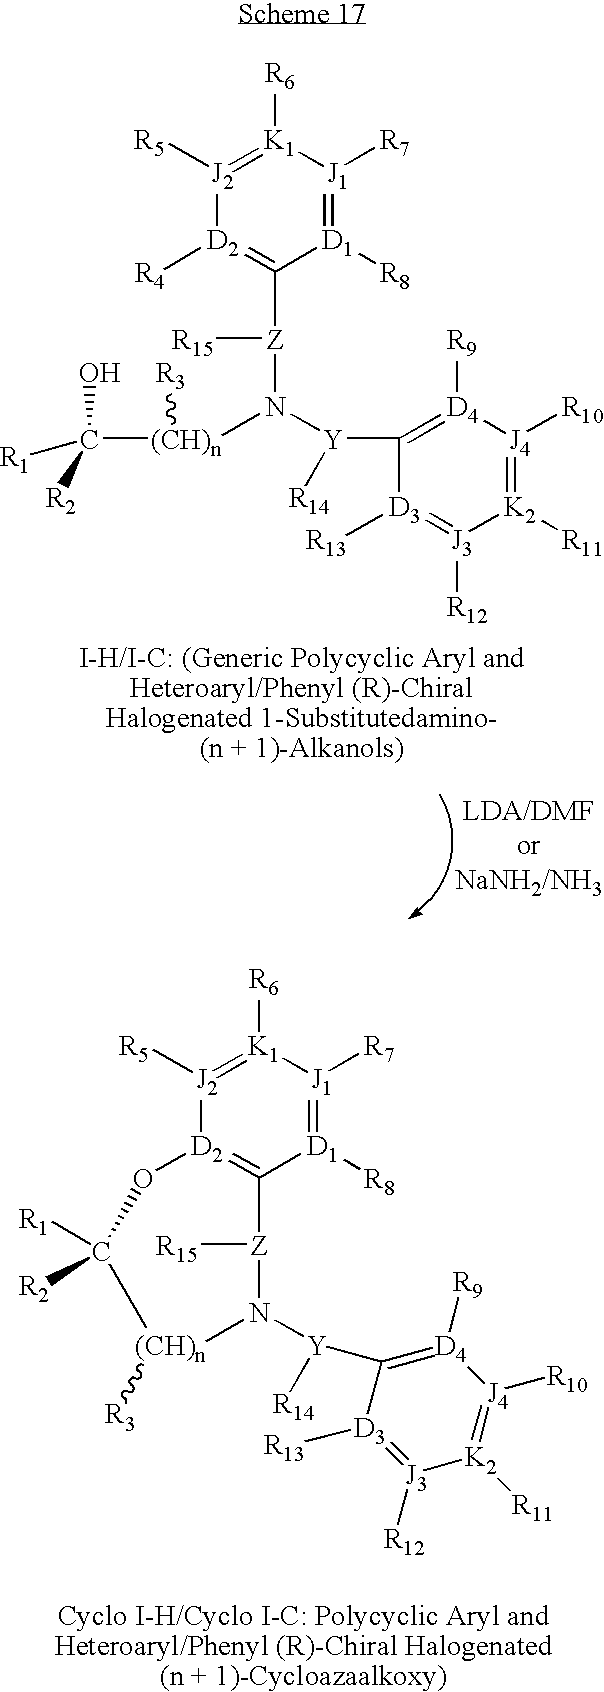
[D1]1([R8])=[J1]([R7])[K1]([R6])=[J2]([R5])[D2]([R4])=C1[Z](N([Y](C1=[D4]([R9])[J4]([R10])=[K2]([R11])[J3]([R12])=[D3]1[R13])[R14])[(CH)n](C([R1])(O)[R2])[R3])[R15].[D1]1([R8])=[J1]([R7])[K1]([R6])=[J2]([R5])[D2]2=C1[Z]([R15])N([Y]([R14])C1=[D4]([R9])[J4]([R10])=[K2]([R11])[J3]([R12])=[D3]1[R13])[(CH)n]([R3])C([R1])([R2])O2
